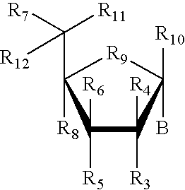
C1([R5])([R6])C([R3])([R4])C(B)([R10])[R9]C1([R8])C([R11])([R12])[R7]
